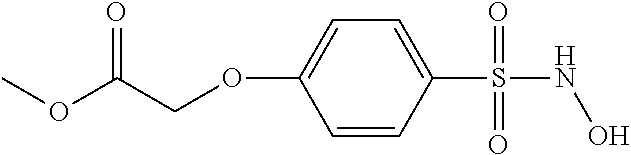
C1(S(NO)(=O)=O)=CC=C(OCC(OC)=O)C=C1
